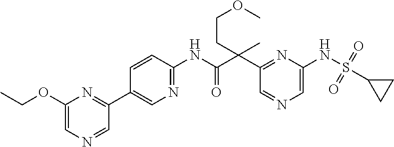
C1(C(C(NC2=NC=C(C3=NC(OCC)=CN=C3)C=C2)=O)(C)CCOC)=NC(NS(=O)(=O)C2CC2)=CN=C1
